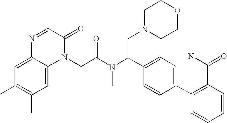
N1=CC(=O)N(CC(N(C(C2=CC=C(C3=C(C(=O)N)C=CC=C3)C=C2)CN2CCOCC2)C)=O)C2=CC(C)=C(C)C=C12
